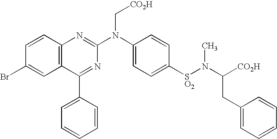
C12=C(C=CC(Br)=C1)N=C(N(C1=CC=C([SO2]N(C([CO2H])CC3=CC=CC=C3)C)C=C1)C[CO2H])N=C2C1=CC=CC=C1
